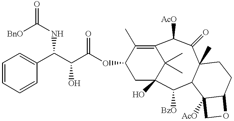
C12(C)C(=O)C([AcO])C3=C(C)C(OC(C(C(NC(=O)[BnO])C4=CC=CC=C4)O)=O)CC(O)(C([BzO])C1C1([AcO])C(CC2)OC1)C3(C)C
